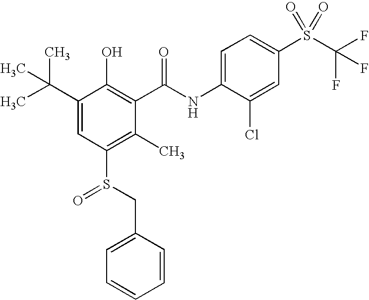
C1=C(C(C)(C)C)C(O)=C(C(NC2=CC=C(S(C(F)(F)F)(=O)=O)C=C2Cl)=O)C(C)=C1S(CC1=CC=CC=C1)=O
